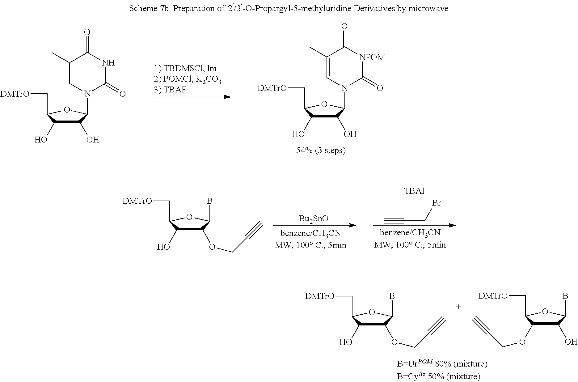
C1(O)C(O)C(C[DMTrO])OC1N1C(=O)[NPOM]C(=O)C(C)=C1.C1(O)C(O)C(C[DMTrO])OC1N1C(=O)NC(=O)C(C)=C1.C1(OCC#C)C(O)C(C[DMTrO])OC1B.[Bu2SnO].C#CCBr.[TBAl].C1(OCC#C)C(O)C(C[DMTrO])OC1B.C1(O)C(OCC#C)C(C[DMTrO])OC1B
